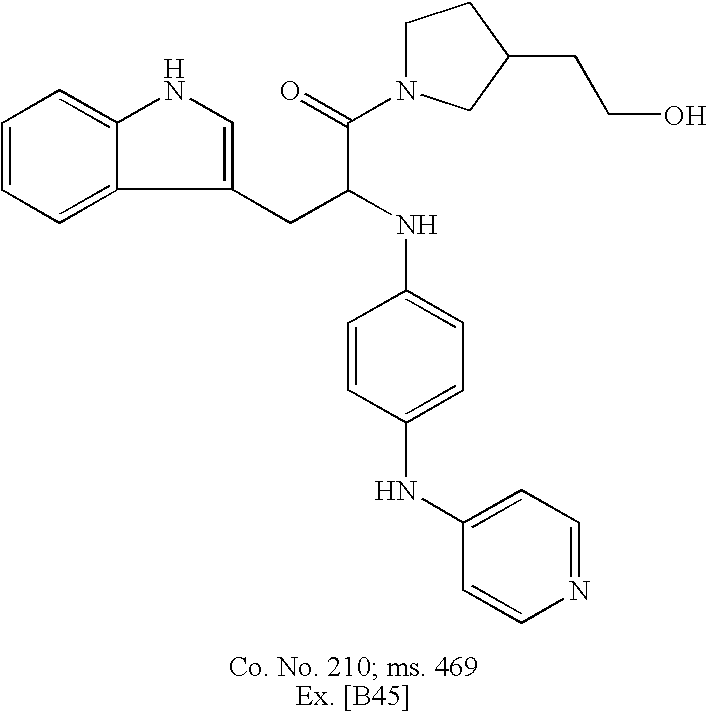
C1=CC=C2C(=C1)NC=C2CC(NC1=CC=C(NC2=CC=NC=C2)C=C1)C(=O)N1CCC(CCO)C1
